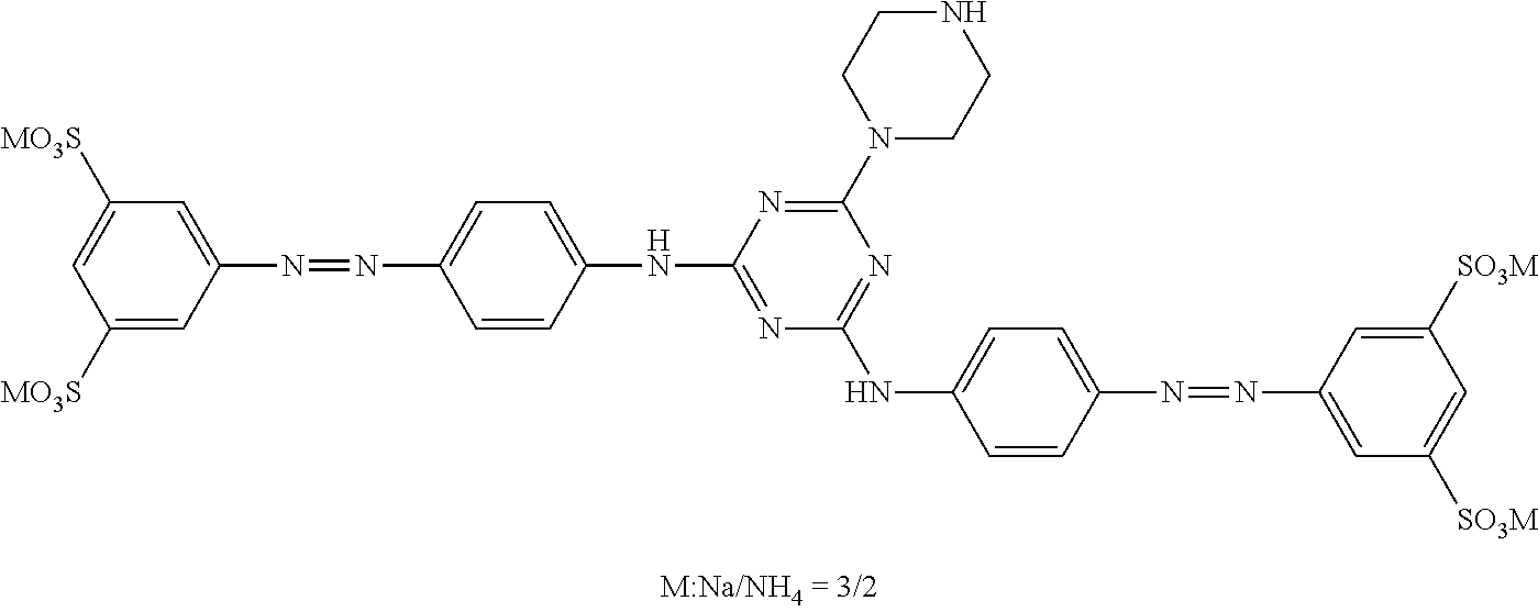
C1([MO3S])=CC([MO3S])=CC(N=NC2=CC=C(NC3=NC(NC4=CC=C(N=NC5=CC([SO3M])=CC([SO3M])=C5)C=C4)=NC(N4CCNCC4)=N3)C=C2)=C1
